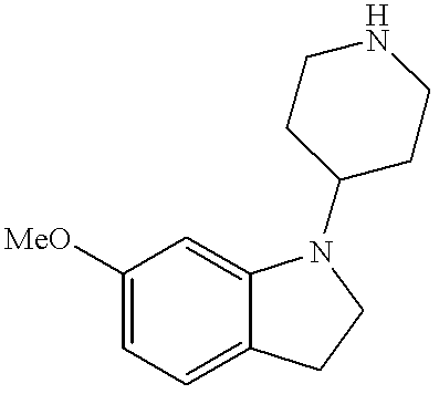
C1([MeO])=CC=C2C(=C1)N(C1CCNCC1)CC2
